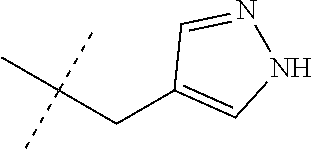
C1(CC(C)(C)C)=CNN=C1
